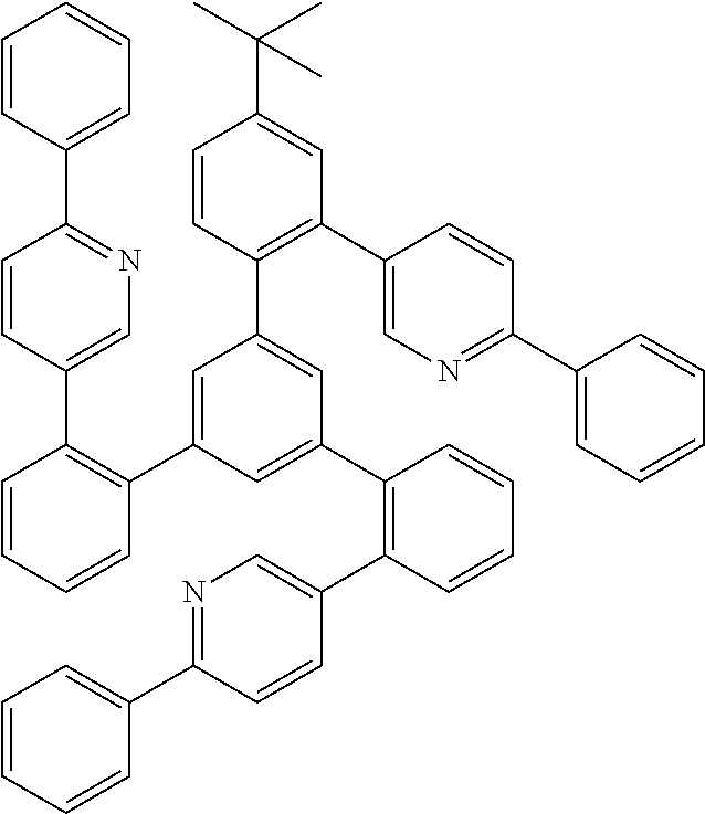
C1=CC(C2=NC=C(C3=C(C4=CC(C5=C(C6=CN=C(C7=CC=CC=C7)C=C6)C=C(C(C)(C)C)C=C5)=CC(C5=C(C6=CN=C(C7=CC=CC=C7)C=C6)C=CC=C5)=C4)C=CC=C3)C=C2)=CC=C1
